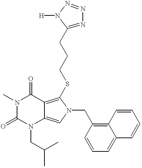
N1(C)C(=O)N(CC(C)C)C2=CN(CC3=C4C(=CC=C3)C=CC=C4)C(SCCCC3=NN=NN3[H])=C2C1=O
